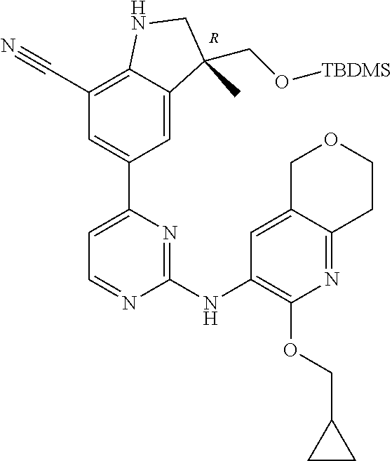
C1=C2C(=C(C#N)C=C1C1=CC=NC(NC3=C(OCC4CC4)N=C4C(=C3)COCC4)=N1)NCC2(CO[TBDMS])C.[R]
